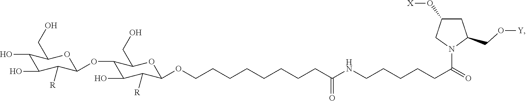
C1(O)C(O)C([R])C(OC2C(O)C([R])C(OCCCCCCCCC(NCCCCCC(=O)N3C(CO[Y])CC(O[X])C3)=O)OC2CO)OC1CO
